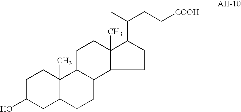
C1C(O)CC2C(C)(C1)C1C(CC2)C2C(C)(CC1)C(C(C)CC[COOH])CC2
